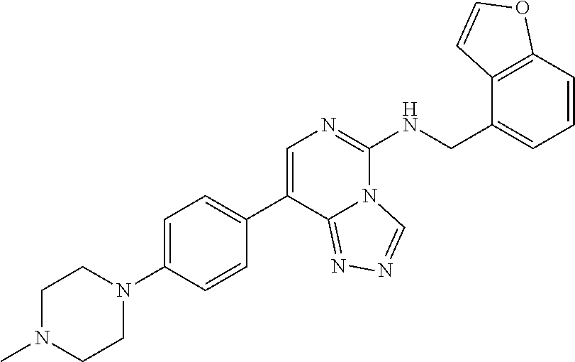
C1=C(N2CCN(C)CC2)C=CC(C2=CN=C(NCC3=CC=CC4=C3C=CO4)N3C2=NN=C3)=C1
